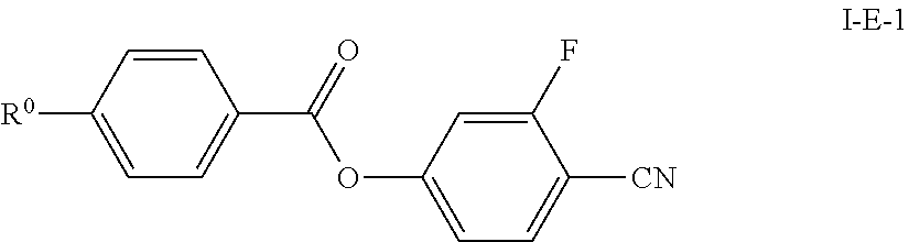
C1(C(=O)OC2=CC=C([CN])C(F)=C2)=CC=C([R0])C=C1
